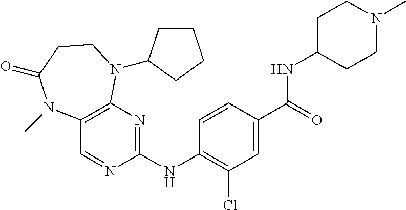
C12=C(N=C(NC3=C(Cl)C=C(C(=O)NC4CCN(C)CC4)C=C3)N=C1)N(C1CCCC1)CCC(=O)N2C
